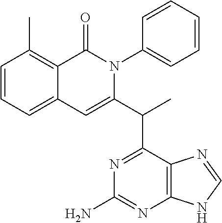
C1=CC=C2C(=C1C)C(=O)N(C1=CC=CC=C1)C(C(C1=NC(N)=NC3=C1N=CN3)C)=C2
